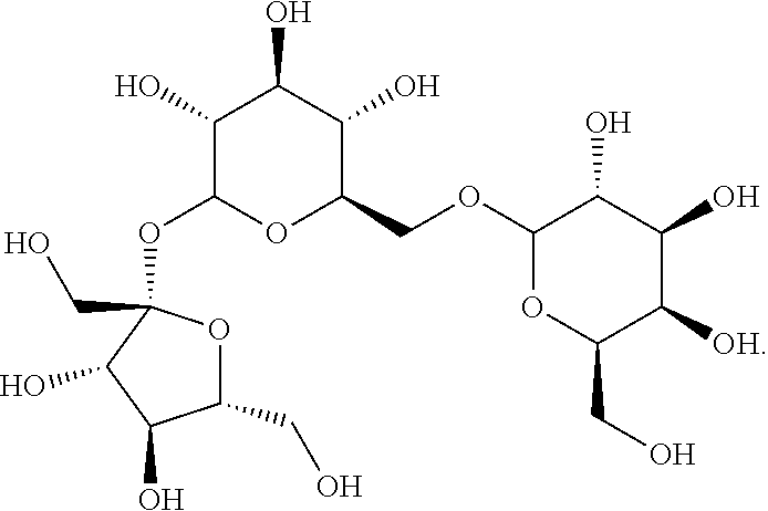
C1(O)C(OC2(CO)OC(CO)C(O)C2O)OC(COC2OC(CO)C([OH])C(O)C2O)C(O)C1O
